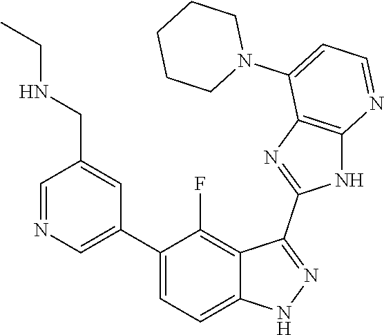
C1=NC=C(C2=CC=C3C(=C2F)C(C2=NC4=C(N2)N=CC=C4N2CCCCC2)=NN3)C=C1CNCC
